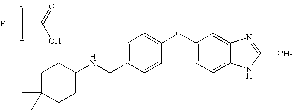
FC(F)(F)C(=O)O.C1C(C)(C)CCC(NCC2=CC=C(OC3=CC=C4C(=C3)N=C(C)N4)C=C2)C1
